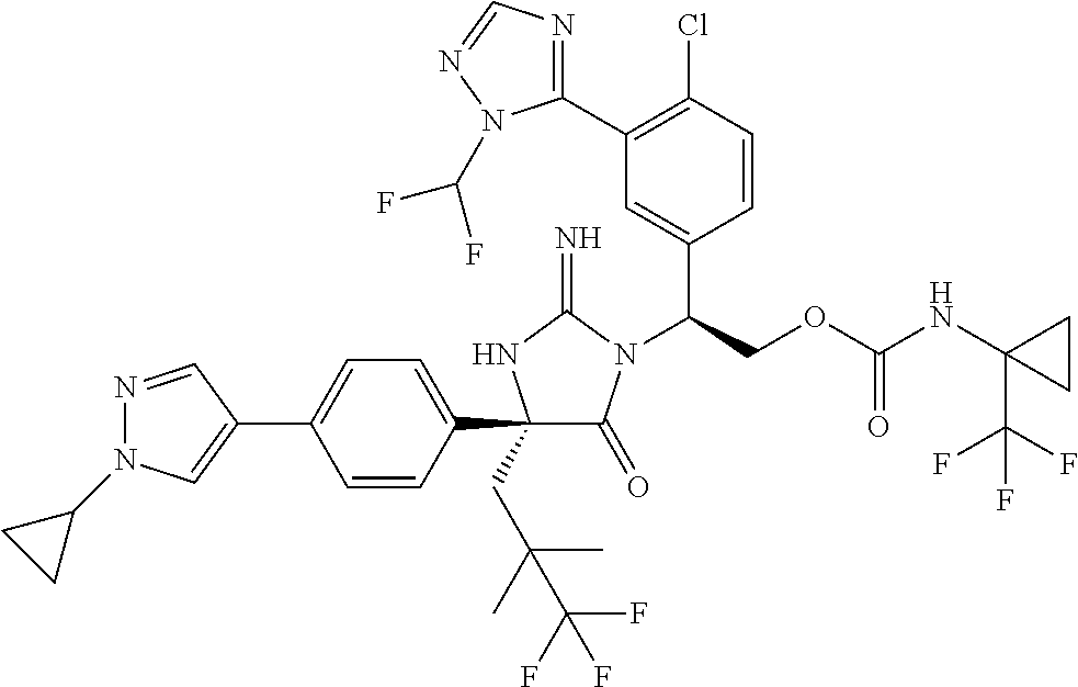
C1(C2=CC=C(C3(CC(C)(C)C(F)(F)F)C(=O)N(C(COC(NC4(C(F)(F)F)CC4)=O)C4=CC(C5=NC=NN5C(F)F)=C(Cl)C=C4)C(=N)N3)C=C2)=CN(C2CC2)N=C1
